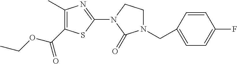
C1(C)=C(C(OCC)=O)SC(N2CCN(CC3=CC=C(F)C=C3)C2=O)=N1
